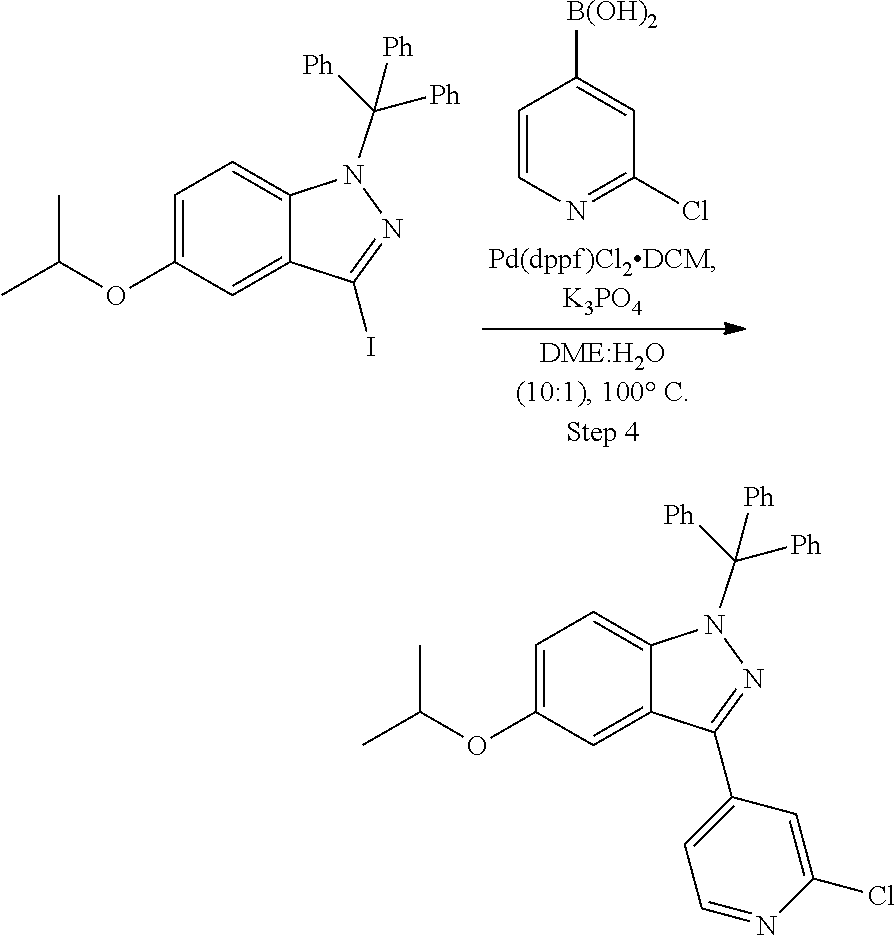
C1=CN=C(Cl)C=C1[B(OH)2].C1=C(OC(C)C)C=C2C(=C1)N(C([Ph])([Ph])[Ph])N=C2I.C1=C(OC(C)C)C=C2C(=C1)N(C([Ph])([Ph])[Ph])N=C2C1=CC=NC(Cl)=C1
